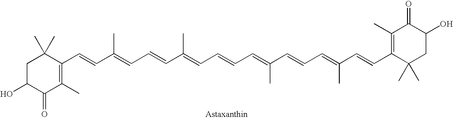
C1(C)=C(C=CC(=CC=CC(=CC=CC=C(C=CC=C(C=CC2=C(C)C(=O)C(O)CC2(C)C)C)C)C)C)C(C)(C)CC(O)C1=O
